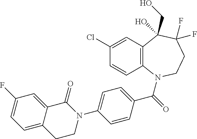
C12=C(N(C(=O)C3=CC=C(N4C(=O)C5=CC(F)=CC=C5CC4)C=C3)CCC(F)(F)C1(CO)O)C=CC(Cl)=C2
